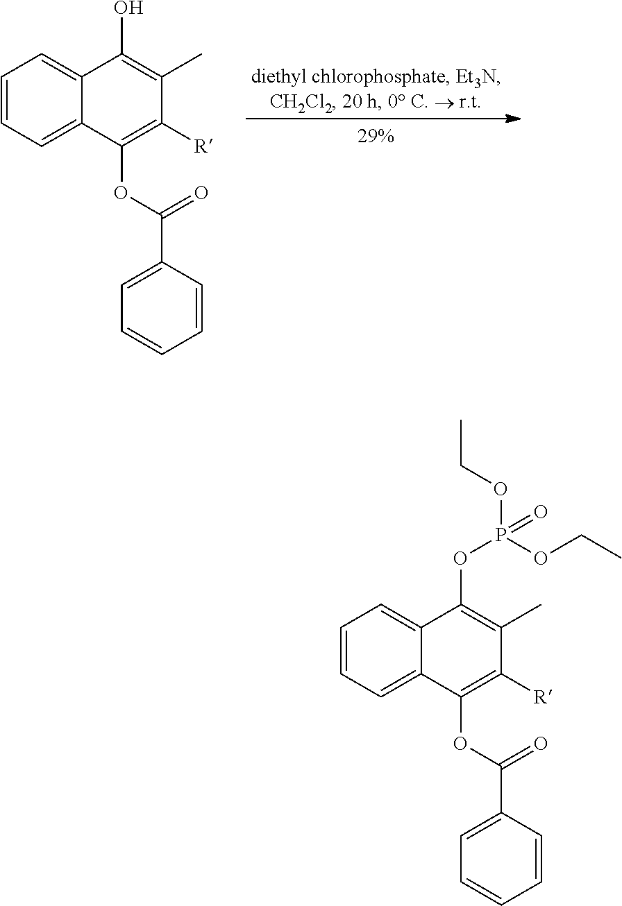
OC1=C(C)C([R])=C(OC(C2=CC=CC=C2)=O)C2=CC=CC=C12.O(C1=C(C)C([R])=C(OC(C2=CC=CC=C2)=O)C2=CC=CC=C12)P(OCC)(OCC)=O
